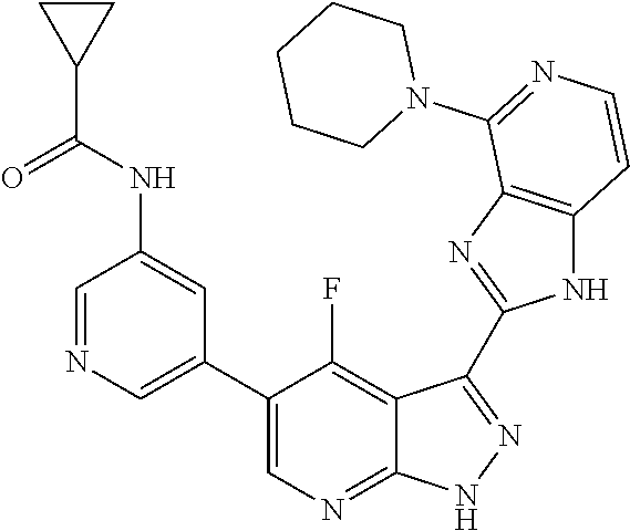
C1=NC=C(C2=CN=C3C(=C2F)C(C2=NC4=C(N2)C=CN=C4N2CCCCC2)=N[N H]3)C=C1NC(C1CC1)=O
